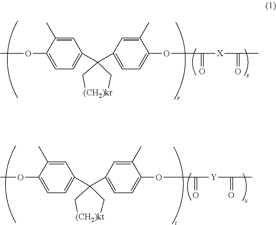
COC1=CC=C(C2(C3=CC=C(OC(=O)[X]C(=O)C)C(C)=C3)C[(CH2)kr]C2)C=C1C.O(C1=CC=C(C2(C3=CC=C(OC(=O)[Y]C(=O)C)C(C)=C3)C[(CH2)kt]C2)C=C1C)C
